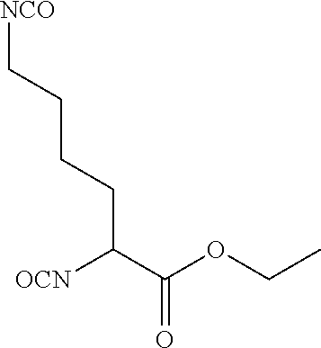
C(C(=O)OCC)([OCN])CCCC[NCO]
